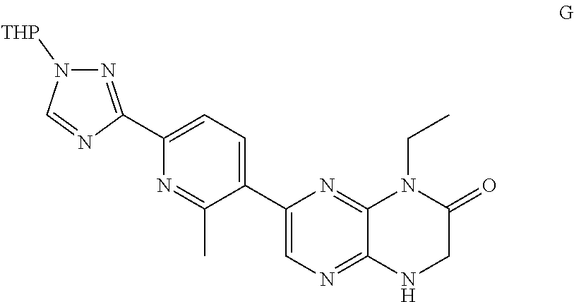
C12=NC(C3=CC=C(C4=NN([THP])C=N4)N=C3C)=CN=C1NCC(=O)N2CC
